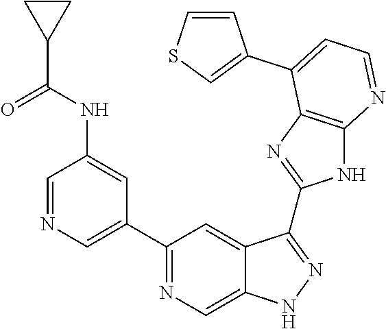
C1=NC=C(C2=NC=C3C(=C2)C(C2=NC4=C(N2)N=CC=C4C2=CSC=C2)=NN3)C=C1NC(=O)C1CC1
